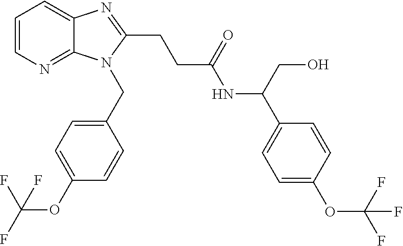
C1=CN=C2C(=C1)N=C(CCC(NC(C1=CC=C(OC(F)(F)F)C=C1)CO)=O)N2CC1=CC=C(OC(F)(F)F)C=C1
